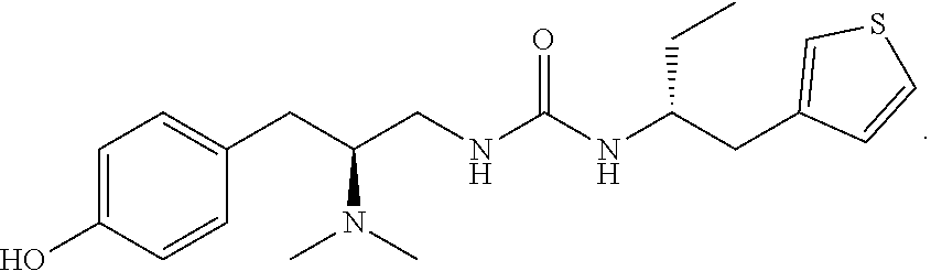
C(NC(NCC(CC1=CC=C(O)C=C1)N(C)C)=O)(CC1=CSC=C1)CC
